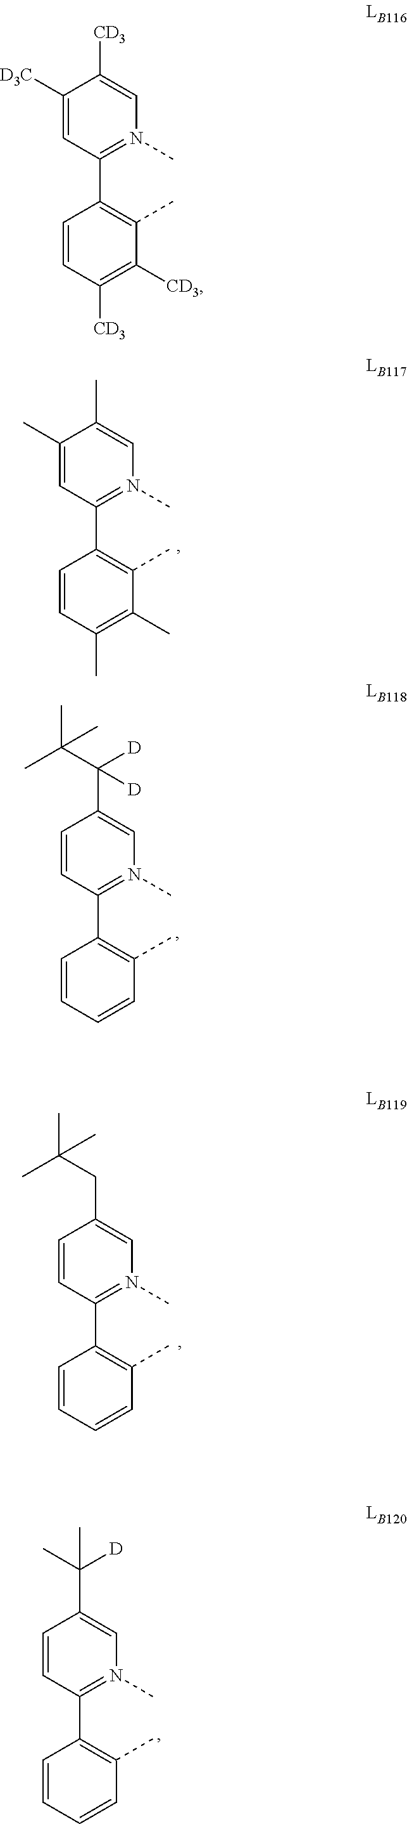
C1([D3C])=CC(C2=C(C)C([CD3])=C([CD3])C=C2)=N(C)C=C1[CD3].C1=CC(C2=C(C)C=CC=C2)=N(C)C=C1C([D])(C(C)(C)C)[D].C1=CC(C2=C(C)C=CC=C2)=N(C)C=C1C(C)([D])C.C1(C)=CC(C2=C(C)C(C)=C(C)C=C2)=N(C)C=C1C.C1=CC(C2=C(C)C=CC=C2)=N(C)C=C1CC(C)(C)C
